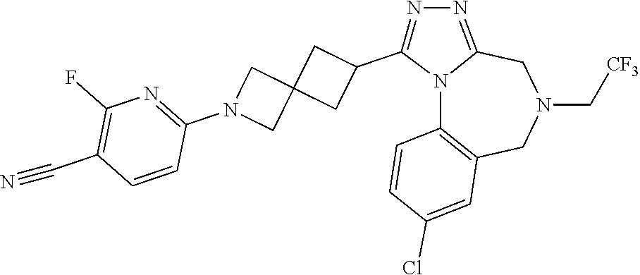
N12C3=C(CN(C[CF3])CC1=NN=C2C1CC2(C1)CN(C1=NC(F)=C(C#N)C=C1)C2)C=C(Cl)C=C3
